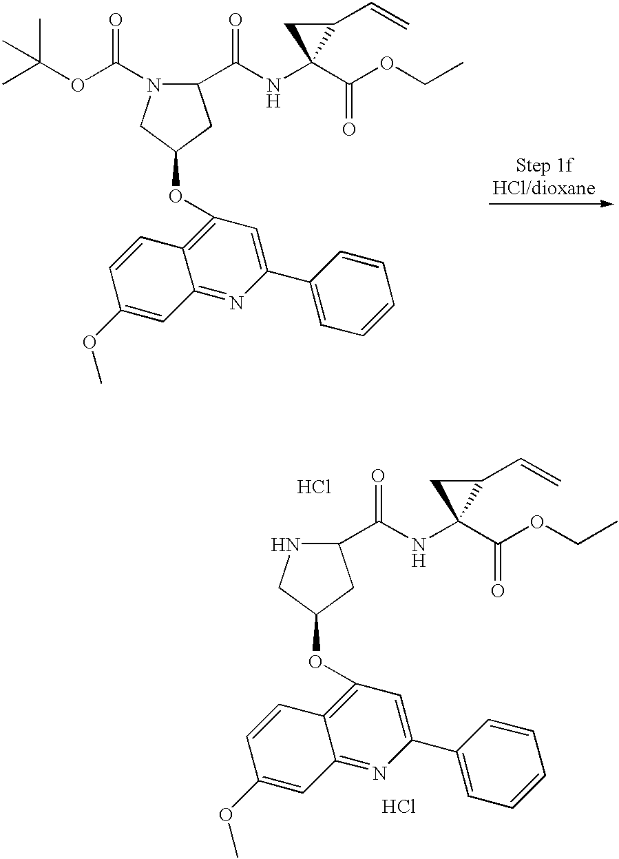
C1(C(=O)NC2(C(OCC)=O)C(C=C)C2)CC(OC2=C3C(=NC(C4=CC=CC=C4)=C2)C=C(OC)C=C3)CN1C(=O)OC(C)(C)C.Cl.Cl.C1C(OC2=C3C(=NC(C4=CC=CC=C4)=C2)C=C(OC)C=C3)CC(C(=O)NC2(C(OCC)=O)C(C=C)C2)N1
